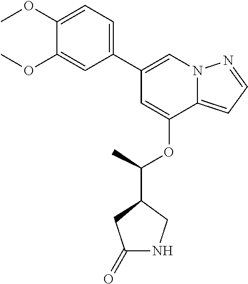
C1(C2=CN3C(=CC=N3)C(OC(C)C3CNC(=O)C3)=C2)=CC=C(OC)C(OC)=C1
